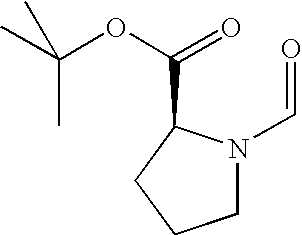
C1N(C=O)C(C(=O)OC(C)(C)C)CC1
